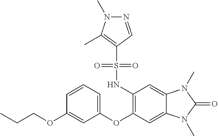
C1=CC=C(OC2=C(NS(C3=C(C)N(C)N=C3)(=O)=O)C=C3C(=C2)N(C)C(=O)N3C)C=C1OCCC
